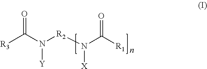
[R3]C(N([R2]N(C([R1])=O)[X])[Y])=O
